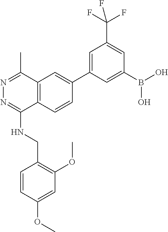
O(C)C1=CC(OC)=C(CNC2=NN=C(C)C3=C2C=CC(C2=CC(C(F)(F)F)=CC(B(O)O)=C2)=C3)C=C1
